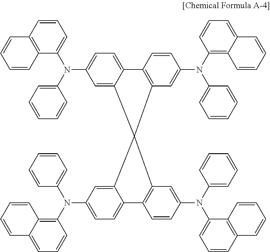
C1=C2C(=CC=C1N(C1=CC=CC=C1)C1=CC=CC3=C1C=CC=C3)C1=C(C=C(N(C3=C4C(=CC=C3)C=CC=C4)C3=CC=CC=C3)C=C1)C21C2=CC(N(C3=CC=CC=C3)C3=C4C(=CC=C3)C=CC=C4)=CC=C2C2=C1C=C(N(C1=CC=CC3=C1C=CC=C3)C1=CC=CC=C1)C=C2
